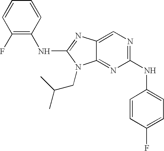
C1=CC(F)=C(NC2=NC3=CN=C(NC4=CC=C(F)C=C4)N=C3N2CC(C)C)C=C1
